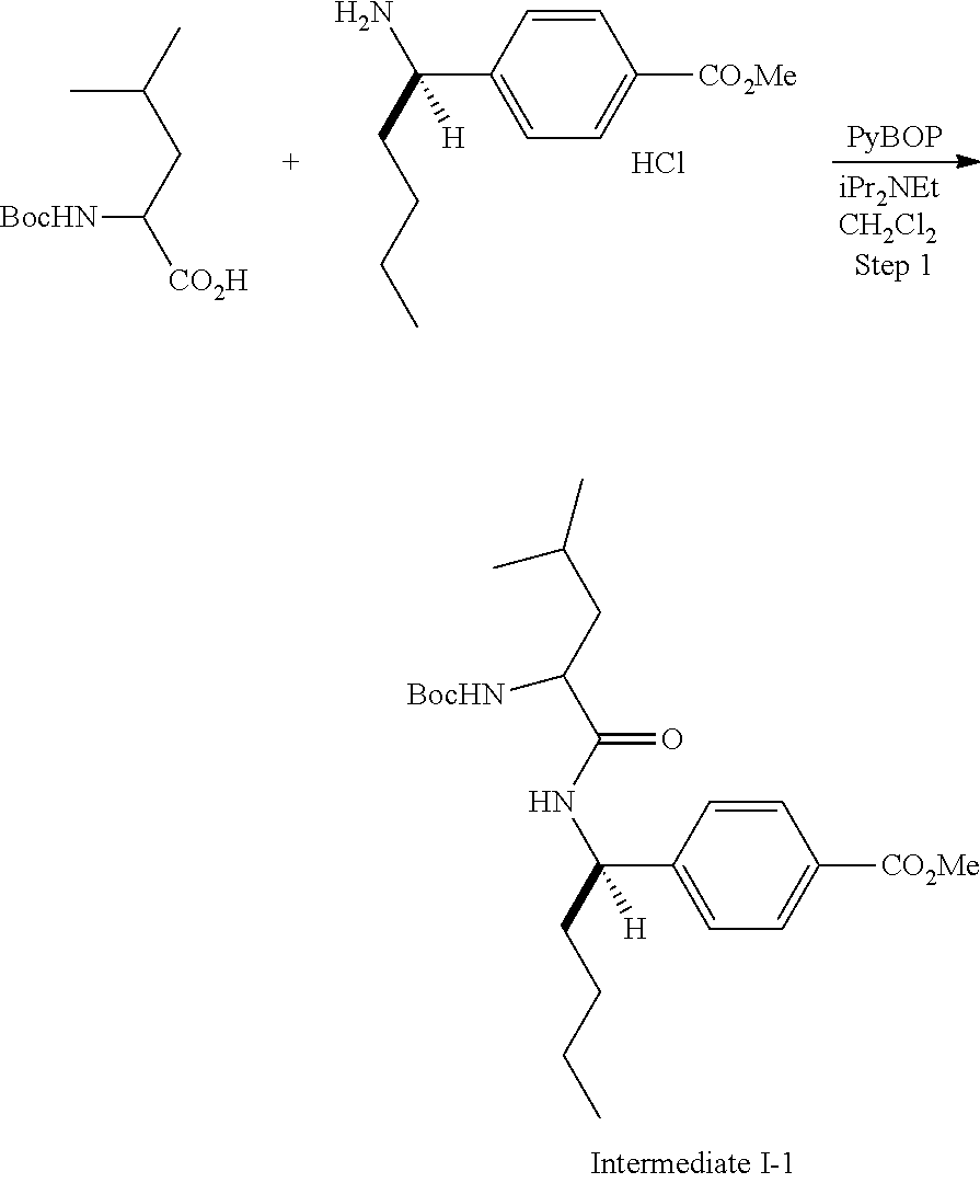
C1=CC(C(NC(=O)C(CC(C)C)[BocHN])(CCCC)[H])=CC=C1[CO2Me].C1=CC(C(N)(CCCC)[H])=CC=C1[CO2Me].Cl.C(C)(CC([BocHN])[CO2H])C
